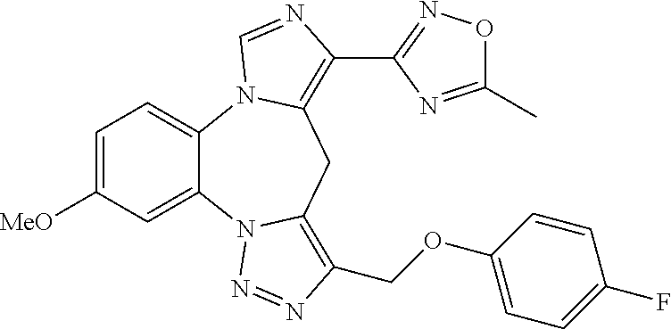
C12=CC=C([MeO])C=C1N1C(=C(COC3=CC=C(F)C=C3)N=N1)CC1=C(C3=NOC(C)=N3)N=CN21
